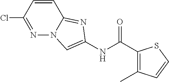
ClC1=NN2C(=NC(NC(C3=C(C)C=CS3)=O)=C2)C=C1
